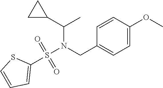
C1(S(N(CC2=CC=C(OC)C=C2)C(C)C2CC2)(=O)=O)=CC=CS1
